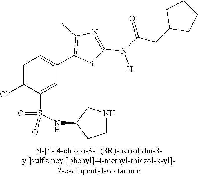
C1=C(Cl)C(S(NC2CCNC2)(=O)=O)=CC(C2=C(C)N=C(N([H])C(CC3CCCC3)=O)S2)=C1
